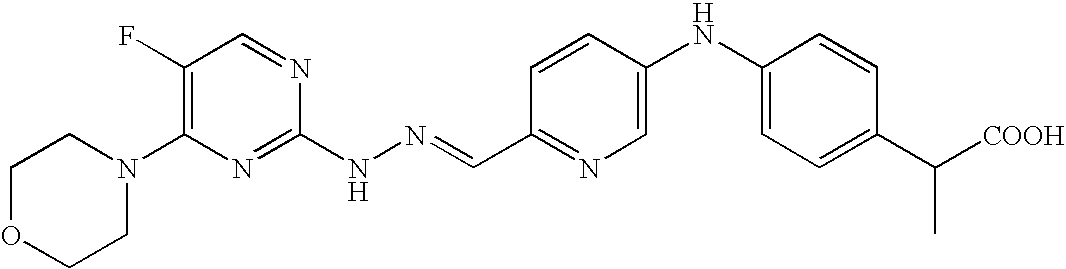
C1OCCN(C2=C(F)C=NC(NN=CC3=NC=C(NC4=CC=C(C([COOH])C)C=C4)C=C3)=N2)C1
